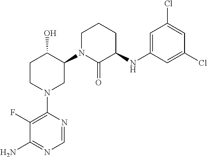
C1(N2CC(N3C(=O)C(NC4=CC(Cl)=CC(Cl)=C4)CCC3)C(O)CC2)=C(F)C(N)=NC=N1
